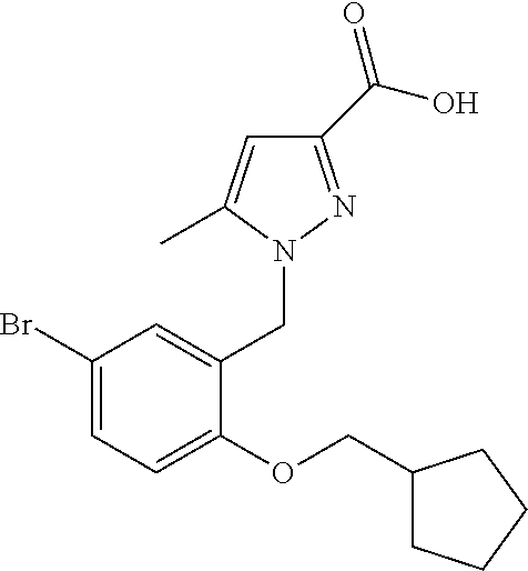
C1(C(O)=O)=NN(CC2=CC(Br)=CC=C2OCC2CCCC2)C(C)=C1
